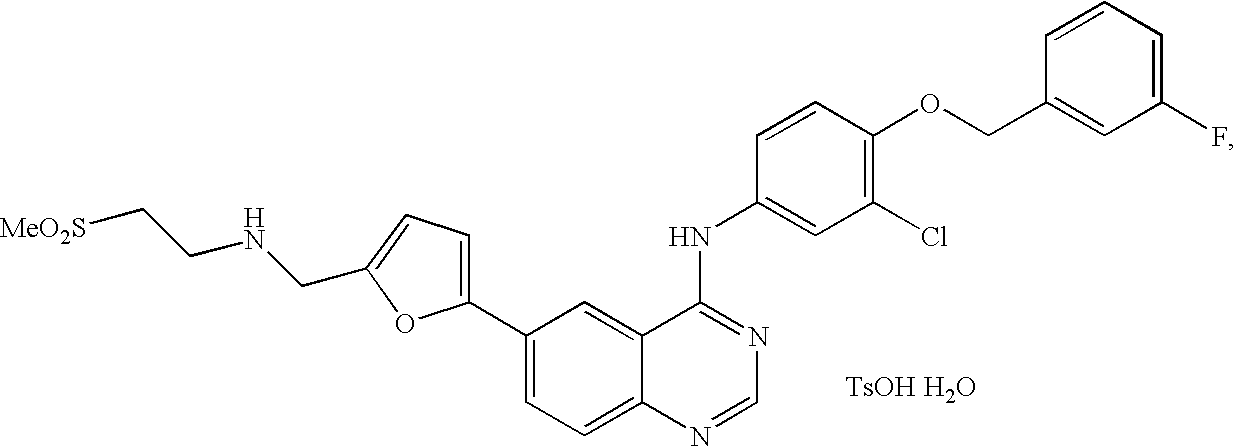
C1(F)=CC=CC(COC2=C(Cl)C=C(NC3=NC=NC4=CC=C(C5=CC=C(CNCC[MeO2S])O5)C=C34)C=C2)=C1.[TsOH H2O]
